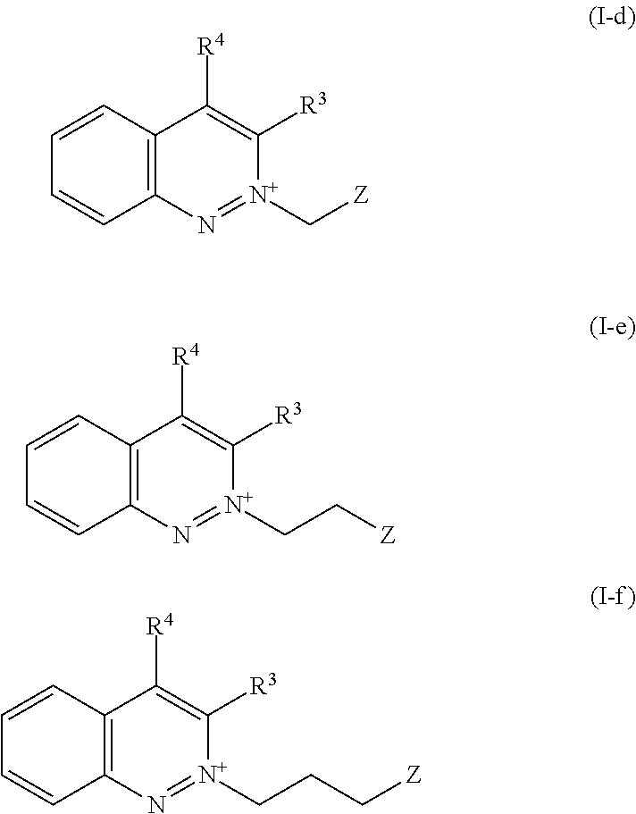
[N+]1(CCC[Z])=NC2=C(C=CC=C2)C([R4])=C1[R3].[N+]1(CC[Z])=NC2=C(C=CC=C2)C([R4])=C1[R3].[N+]1(C[Z])=NC2=C(C=CC=C2)C([R4])=C1[R3]
